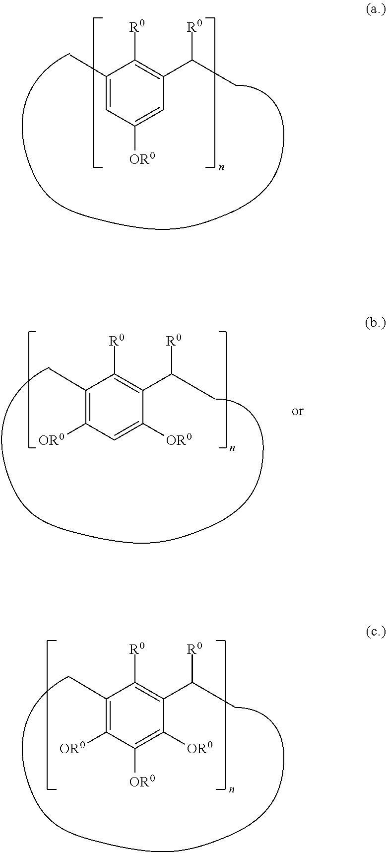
C1(C)=CC([OR0])=CC(C(C)[R0])=C1[R0].C1(C)=C([OR0])C=C([OR0])C(C(C)[R0])=C1[R0].C1(C)=C([OR0])C([OR0])=C([OR0])C(C(C)[R0])=C1[R0]
